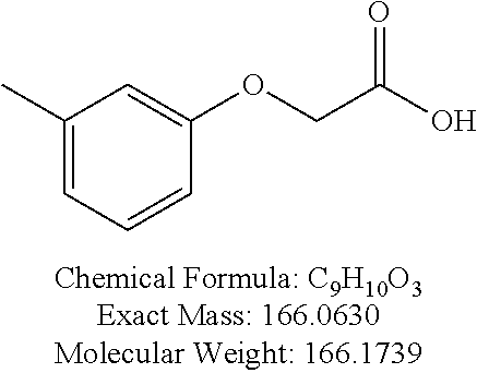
O(CC(O)=O)C1=CC(C)=CC=C1
